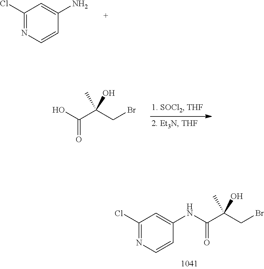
C1(Cl)=NC=CC(N)=C1.OC(C(CBr)(O)C)=O.C1(Cl)=NC=CC(NC(C(CBr)(O)C)=O)=C1
